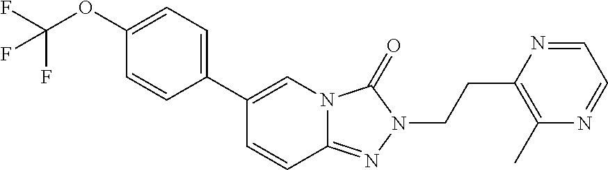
C1=CC2=NN(CCC3=C(C)N=CC=N3)C(=O)N2C=C1C1=CC=C(OC(F)(F)F)C=C1
